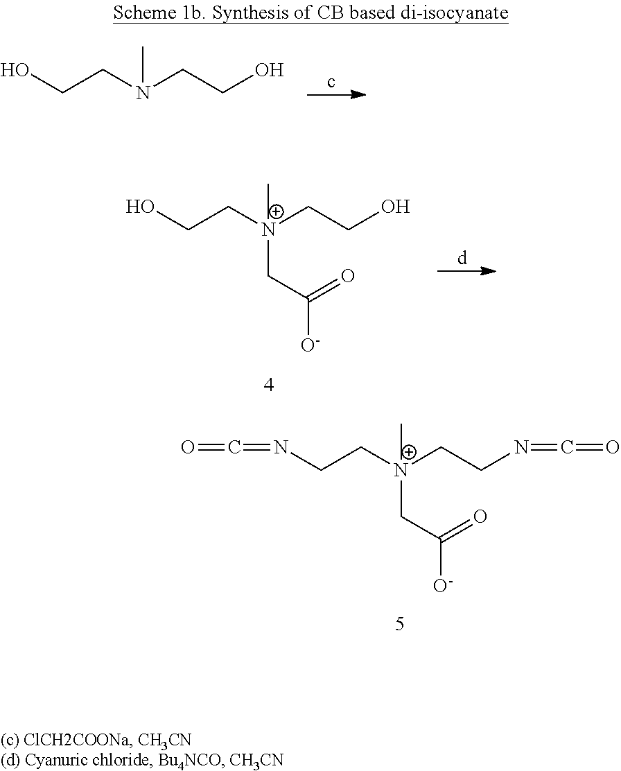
OCCN(CCO)C.OCC[N+](CCO)(C)CC(=O)[O-].O=C=NCC[N+](CCN=C=O)(C)CC(=O)[O-]
